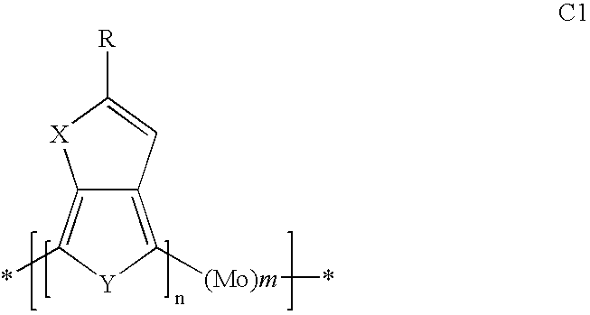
C12=C(*)[Y]C([(Mo)m]*)=C1C=C([R])[X]2
